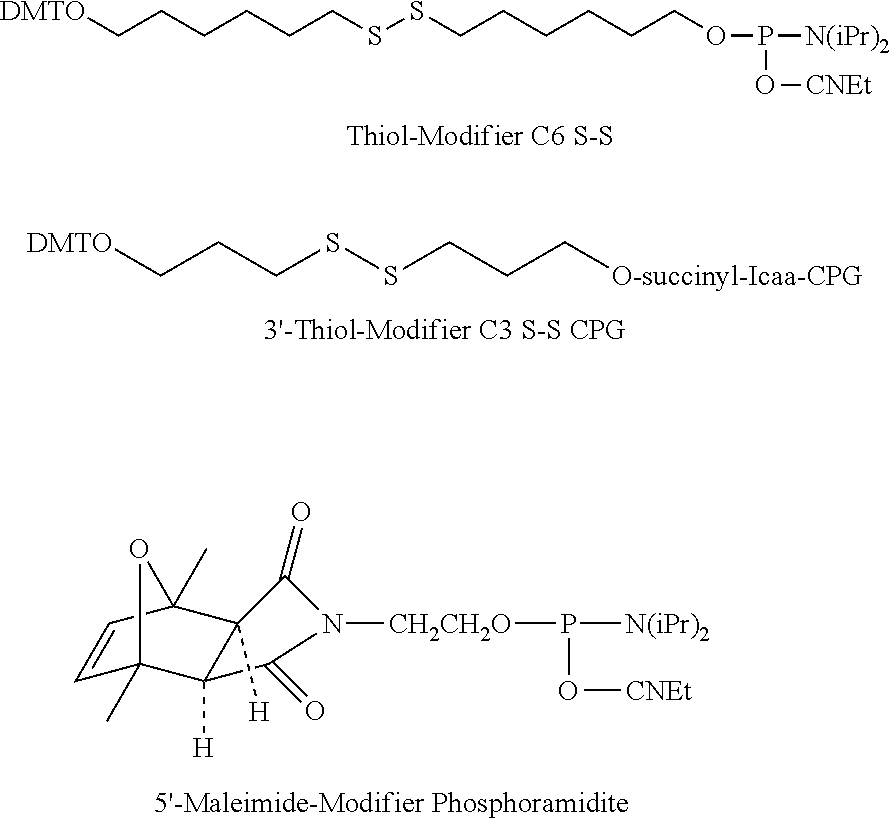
[DMTO]CCCCCCSSCCCCCCOP([N(iPr)2])O[CNEt].C1=CC2(C)C3([H])C([H])(C1(C)O2)C(=O)N([CH2CH2O]P(O[CNEt])[N(iPr)2])C3=O.[DMTO]CCCSSCCC[O-succinyl-Icaa-CPG]
